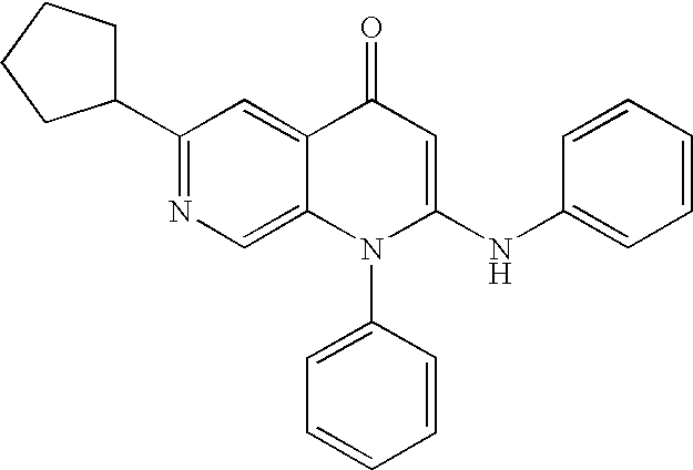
C1(C2CCCC2)=NC=C2C(=C1)C(=O)C=C(NC1=CC=CC=C1)N2C1=CC=CC=C1
